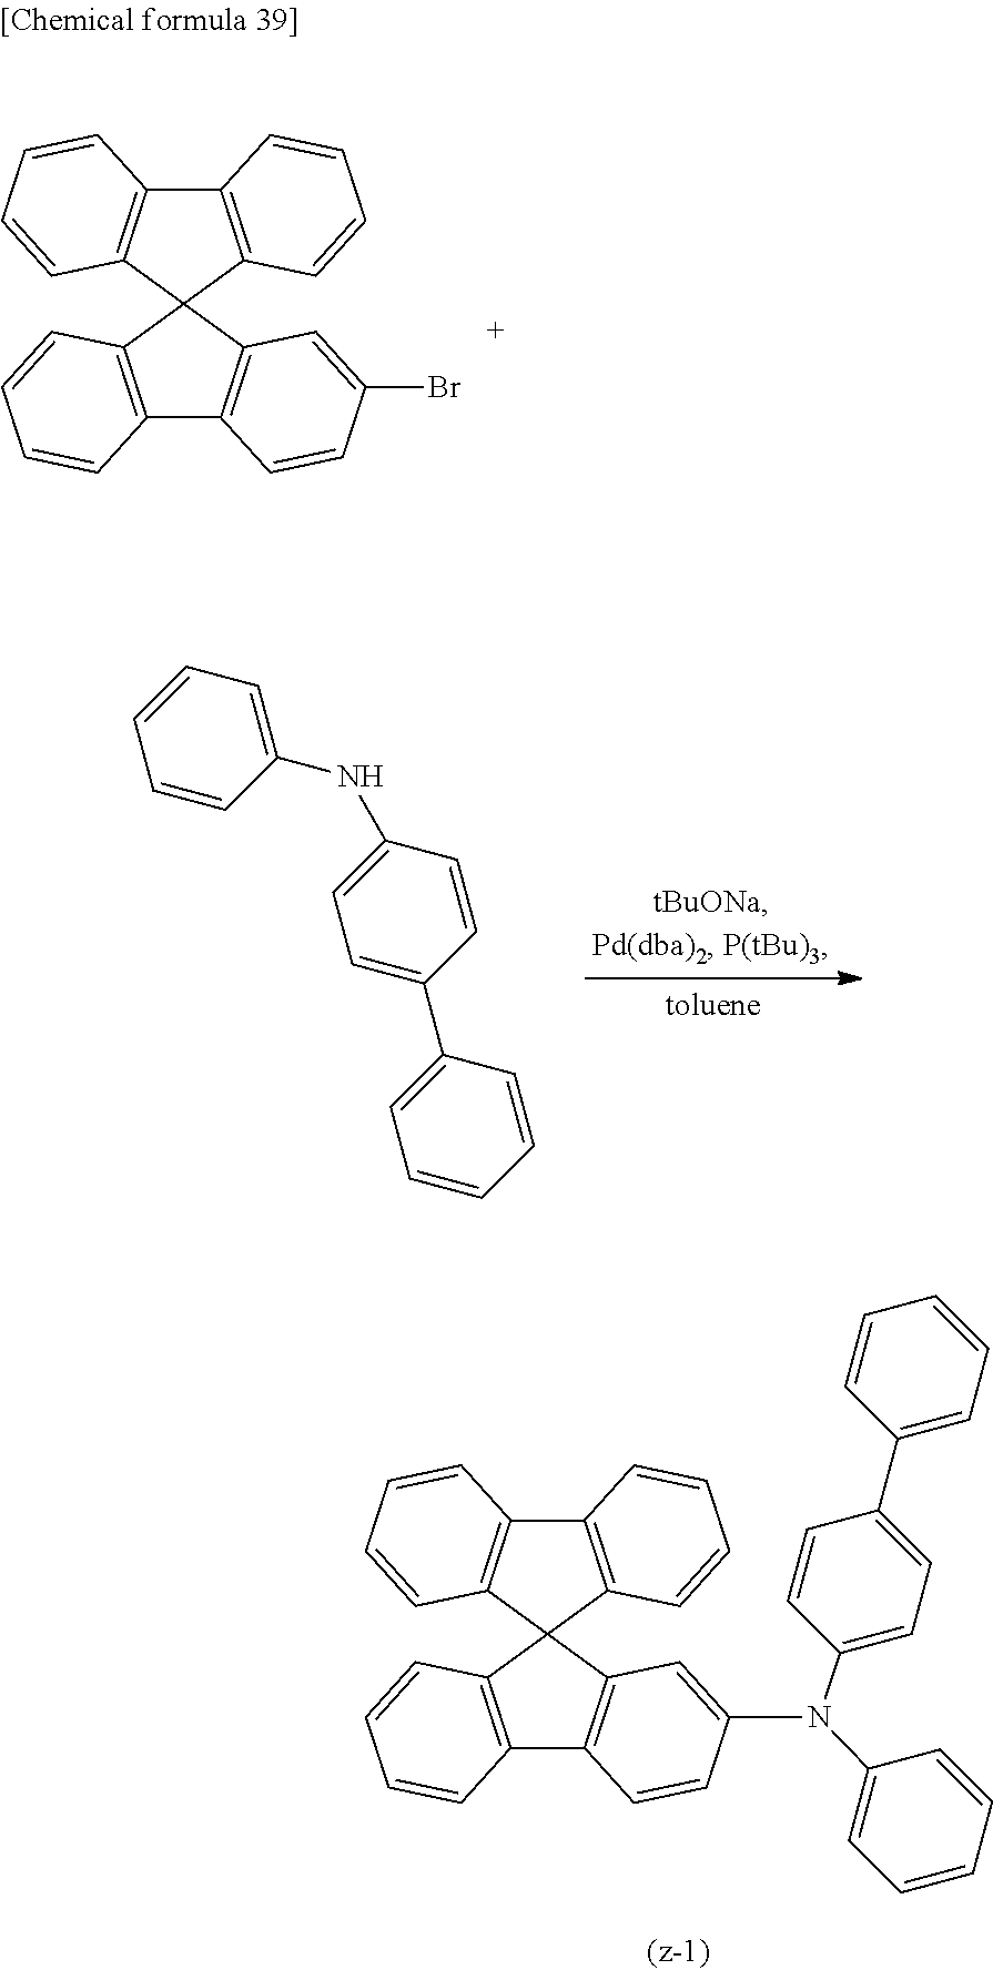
C12=C(C3(C4=C1C=CC=C4)C1=C(C4=C3C=C(Br)C=C4)C=CC=C1)C=CC=C2.C1=CC(NC2=CC=C(C3=CC=CC=C3)C=C2)=CC=C1.C12=C(C3(C4=C1C=CC=C4)C1=C(C4=C3C=C(N(C3=CC=C(C5=CC=CC=C5)C=C3)C3=CC=CC=C3)C=C4)C=CC=C1)C=CC=C2
